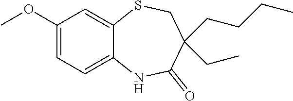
N1C2=CC=C(OC)C=C2SCC(CCCC)(CC)C1=O
